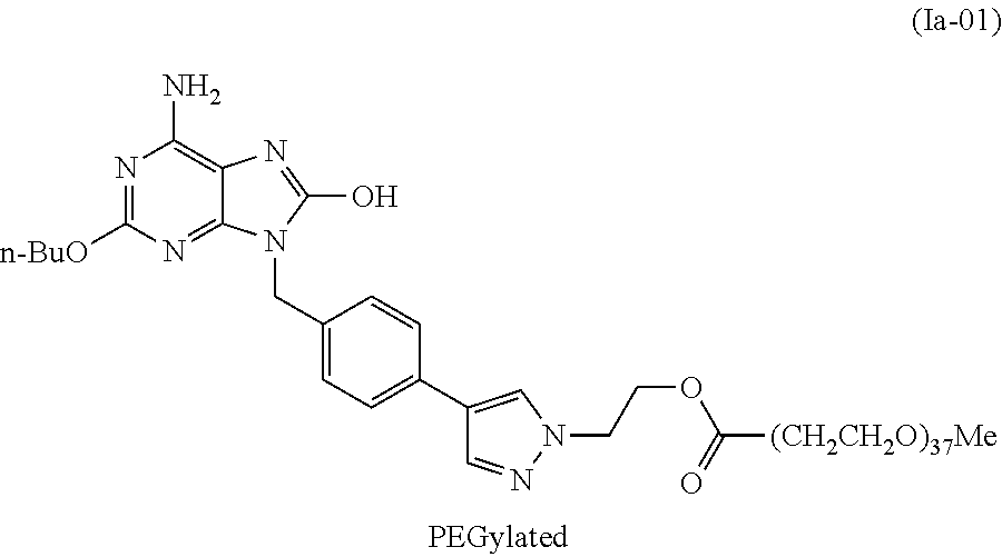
N1=C([n-BuO])N=C2C(=C1N)N=C(O)N2CC1=CC=C(C2=CN(CCOC([(CH2CH2O)37Me])=O)N=C2)C=C1
